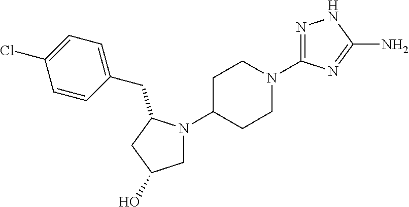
C1(CC2N(C3CCN(C4=NNC(N)=N4)CC3)CC(O)C2)=CC=C(Cl)C=C1
